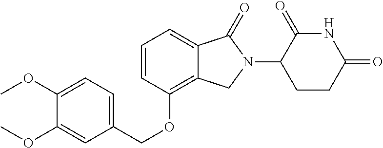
C1(OC)=CC=C(COC2=C3C(=CC=C2)C(=O)N(C2CCC(=O)NC2=O)C3)C=C1OC
